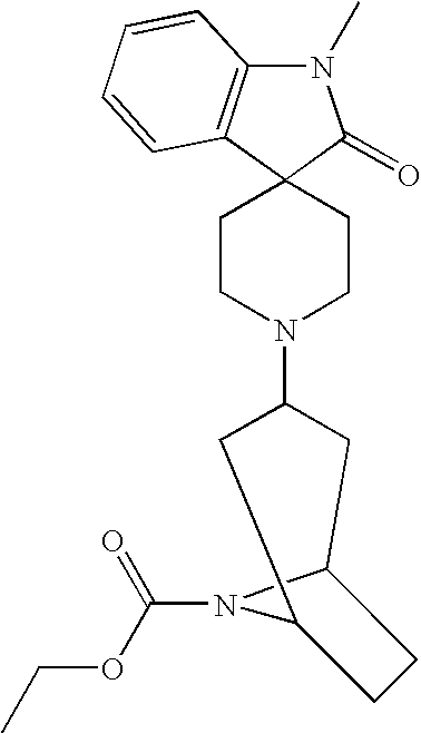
N1(C)C2=C(C3(C1=O)CCN(C1CC4N(C(OCC)=O)C(C1)CC4)CC3)C=CC=C2
